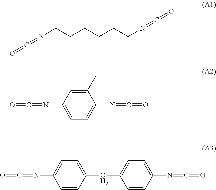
C(=NCCCCCCN=C=O)=O.C1(C)=CC(N=C=O)=CC=C1N=C=O.C1=CC(CC2=CC=C(N=C=O)C=C2)=CC=C1N=C=O
